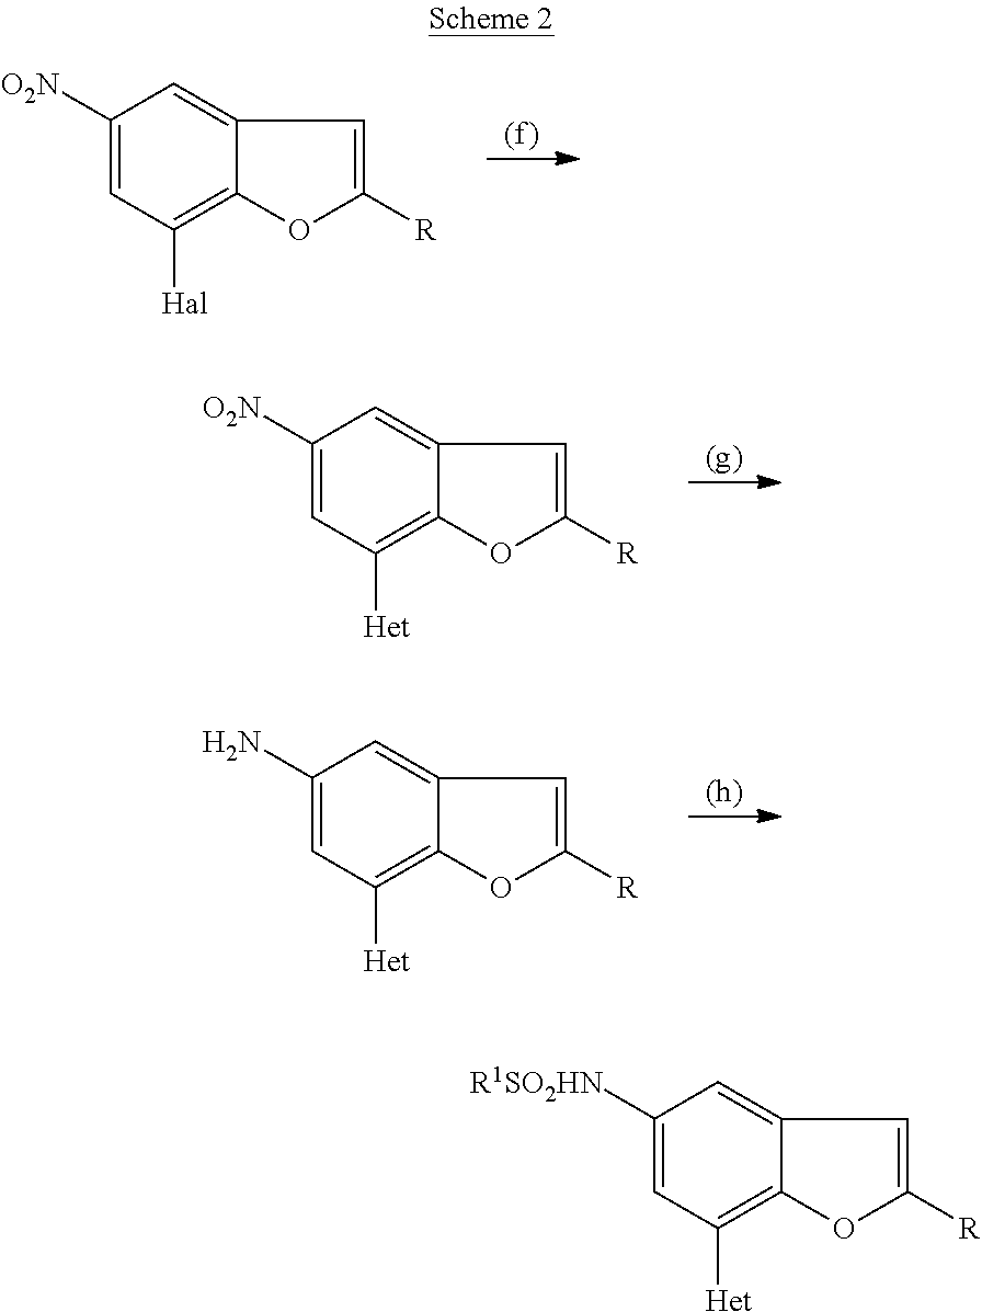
[(f)].C1([O2N])=CC([Hal])=C2C(=C1)C=C([R])O2.[(g)].C1([O2N])=CC([Het])=C2C(=C1)C=C([R])O2.[(h)].C1(N)=CC([Het])=C2C(=C1)C=C([R])O2.C1([R1SO2HN])=CC([Het])=C2C(=C1)C=C([R])O2
